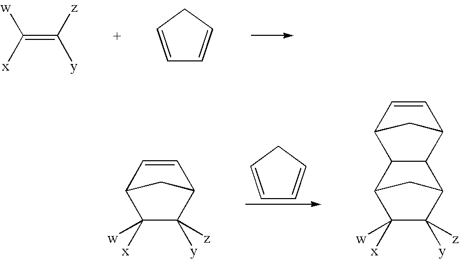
C(=C([z])[y])([x])[w].C1=CCC=C1.C1=CCC=C1.C1=CC2C([x])([w])C([y])([z])C1C2.C12C([x])([w])C([y])([z])C(C1)C1C2C2C=CC1C2
